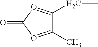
C1(C)=OC(=O)O=C1CC
